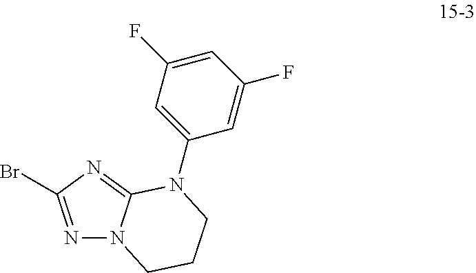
N1=C(Br)N=C2N1CCCN2C1=CC(F)=CC(F)=C1
